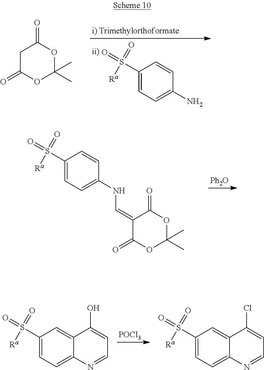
C1(S(=O)(=O)[Ra])=CC=C(N)C=C1.C1C(=O)OC(C)(C)OC1=O.C1(=O)OC(C)(C)OC(=O)C1=CNC1=CC=C(S(=O)(=O)[Ra])C=C1.[Ph2O].[POCl3].C1(S(=O)(=O)[Ra])=CC=C2C(=C1)C(O)=CC=N2.C1(S(=O)(=O)[Ra])=CC=C2C(=C1)C(Cl)=CC=N2
